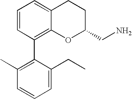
C1=CC(C2=C(C)C=CC=C2CC)=C2C(=C1)CCC(CN)O2
